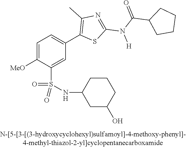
C1=C([OMe])C(S(NC2CC(O)CCC2)(=O)=O)=CC(C2=C(C)N=C(N([H])C(C3CCCC3)=O)S2)=C1
